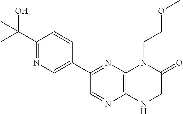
C1(C(O)(C)C)=NC=C(C2=NC3=C(N=C2)NCC(=O)N3CCOC)C=C1
